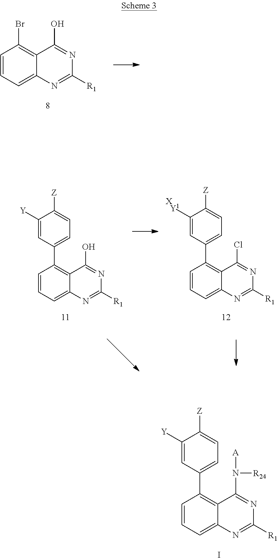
C1=CC=C2C(=C1Br)C(O)=NC([R1])=N2.C1=CC=C2C(=C1C1=CC=C([Z])C([Y])=C1)C(O)=NC([R1])=N2.C1=CC=C2C(=C1C1=CC=C([Z])C([Y1])=C1)C(Cl)=NC([R1])=N2.[X].C1=CC=C2C(=C1C1=CC=C([Z])C([Y])=C1)C(N([A])[R24])=NC([R1])=N2.I
